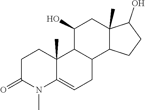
C1C(=O)N(C)C2=CCC3C(C2(C)C1)C(O)CC1(C)C3CCC1O
